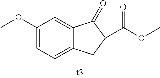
C1(OC)=CC=C2C(=C1)C(=O)C(C(=O)OC)C2
